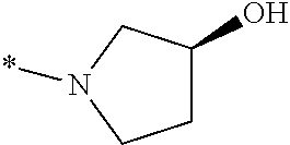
C1C(O)CN(*)C1
